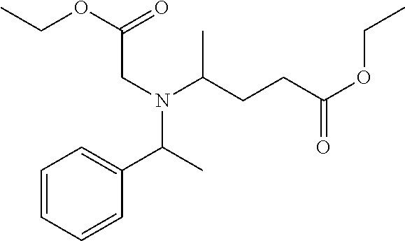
C1=CC=CC(C(C)N(C(CCC(OCC)=O)C)CC(OCC)=O)=C1
